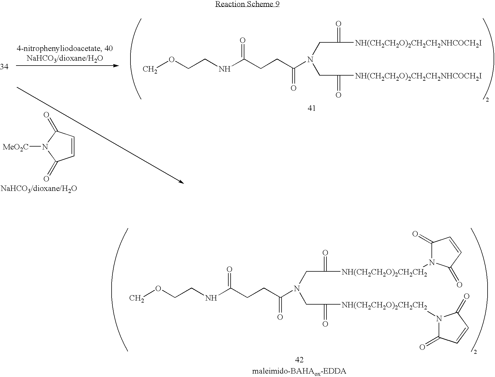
COCCNC(=O)CCC(N(CC(=O)[NH(CH2CH2O)2CH2CH2NHCOCH2I])CC(=O)[NH(CH2CH2O)2CH2CH2NHCOCH2I])=O.[MeO2C]N1C(=O)C=CC1=O.COCCNC(=O)CCC(N(CC(=O)[NH(CH2CH2O)2CH2CH2]N1C(=O)C=CC1=O)CC(=O)[NH(CH2CH2O)2CH2CH2]N1C(=O)C=CC1=O)=O
